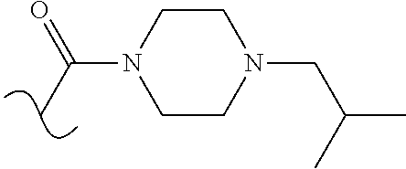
C1CN(CC(C)C)CCN1C(C)=O
